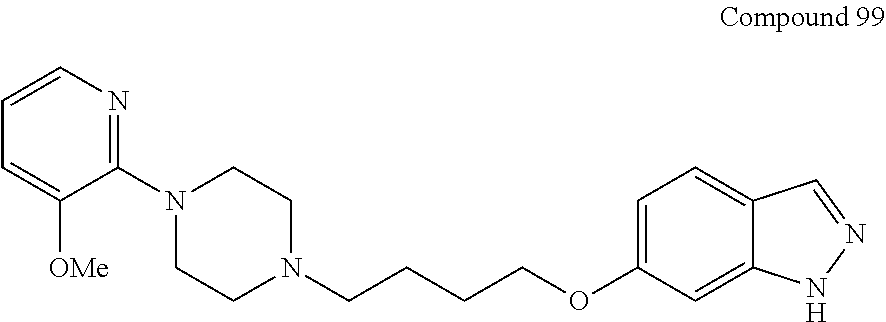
C1(OCCCCN2CCN(C3=NC=CC=C3[OMe])CC2)=CC=C2C(=C1)NN=C2
